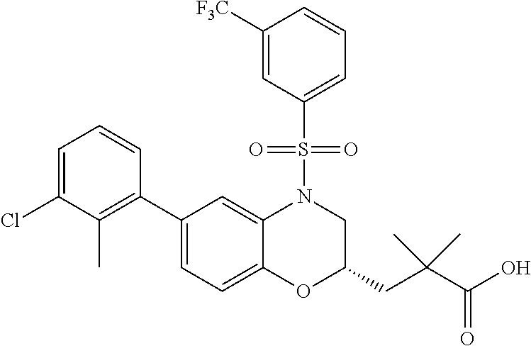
C1(C2=C(C)C(Cl)=CC=C2)=CC=C2C(=C1)N(S(C1=CC=CC([F3C])=C1)(=O)=O)CC(CC(C(O)=O)(C)C)O2
